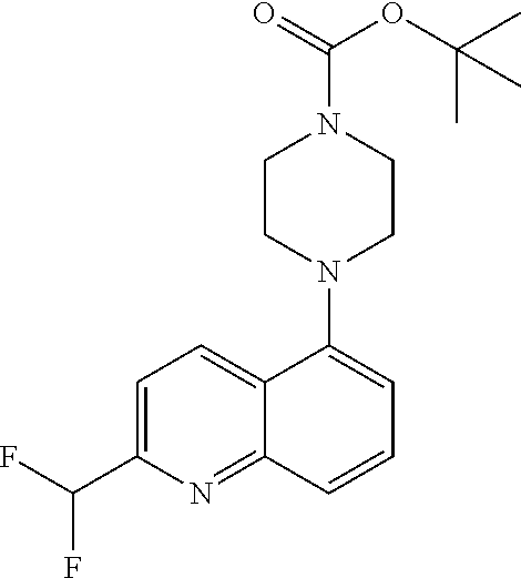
C1=C(C(F)F)N=C2C(=C1)C(N1CCN(C(=O)OC(C)(C)C)CC1)=CC=C2
